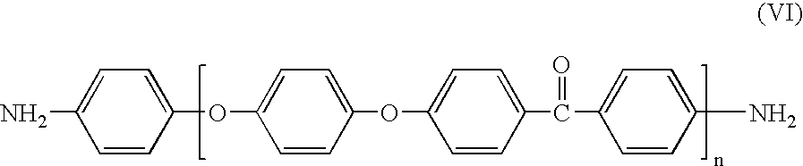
O(C1=CC=C(C(C2=CC=C(N)C=C2)=O)C=C1)C1=CC=C(OC2=CC=C(N)C=C2)C=C1
